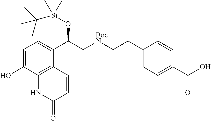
C1=C(O)C2=C(C(C(C[BocN]CCC3=CC=C(C(O)=O)C=C3)O[Si](C)(C)C(C)(C)C)=C1)C=CC(=O)N2
